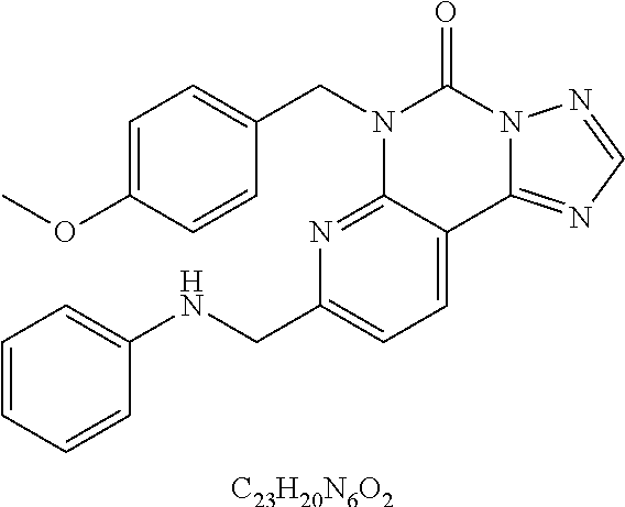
[C23H20N6O2].C1=C(OC)C=CC(CN2C3=NC(CNC4=CC=CC=C4)=CC=C3C3=NC=NN3C2=O)=C1
